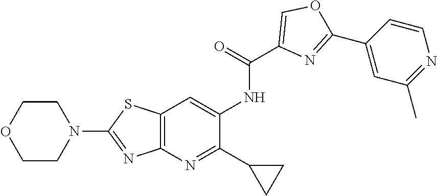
C12=C(N=C(C3CC3)C(NC(C3=COC(C4=CC(C)=NC=C4)=N3)=O)=C1)N=C(N1CCOCC1)S2
